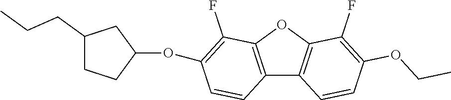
C12=C(OC3=C1C=CC(OCC)=C3F)C(F)=C(OC1CCC(CCC)C1)C=C2
